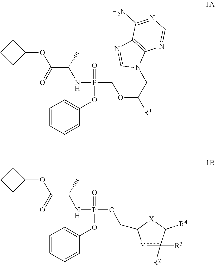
C1(OC(C(C)NP(COC([R1])CN2C3=C(N=C2)C(N)=NC=N3)(=O)OC2=CC=CC=C2)=O)CCC1.C1(OC(C(C)NP(OCC2[Y]c([R2])([R3])C([R4])[X]2)(=O)OC2=CC=CC=C2)=O)CCC1
